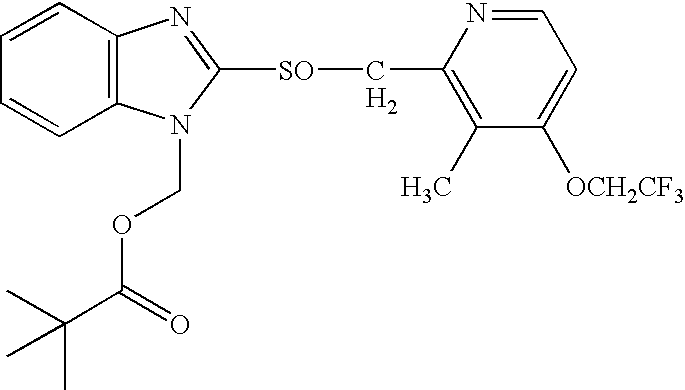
C12=C(N(COC(C(C)(C)C)=O)C([SO]CC3=C(C)C([OCH2CF3])=CC=N3)=N1)C=CC=C2.[H2]
